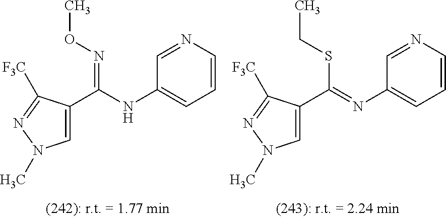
C1=C(C(=NOC)NC2=CC=CN=C2)C([F3C])=NN1C.C1=C(C(SCC)=NC2=CC=CN=C2)C([F3C])=NN1C
